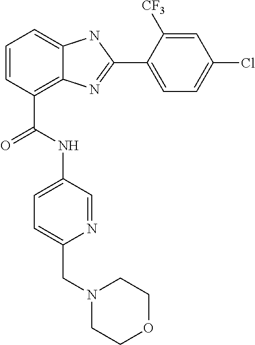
C1=CC(C(NC2=CC=C(CN3CCOCC3)N=C2)=O)=C2C(=C1)NC(C1=CC=C(Cl)C=C1[CF3])=N2
